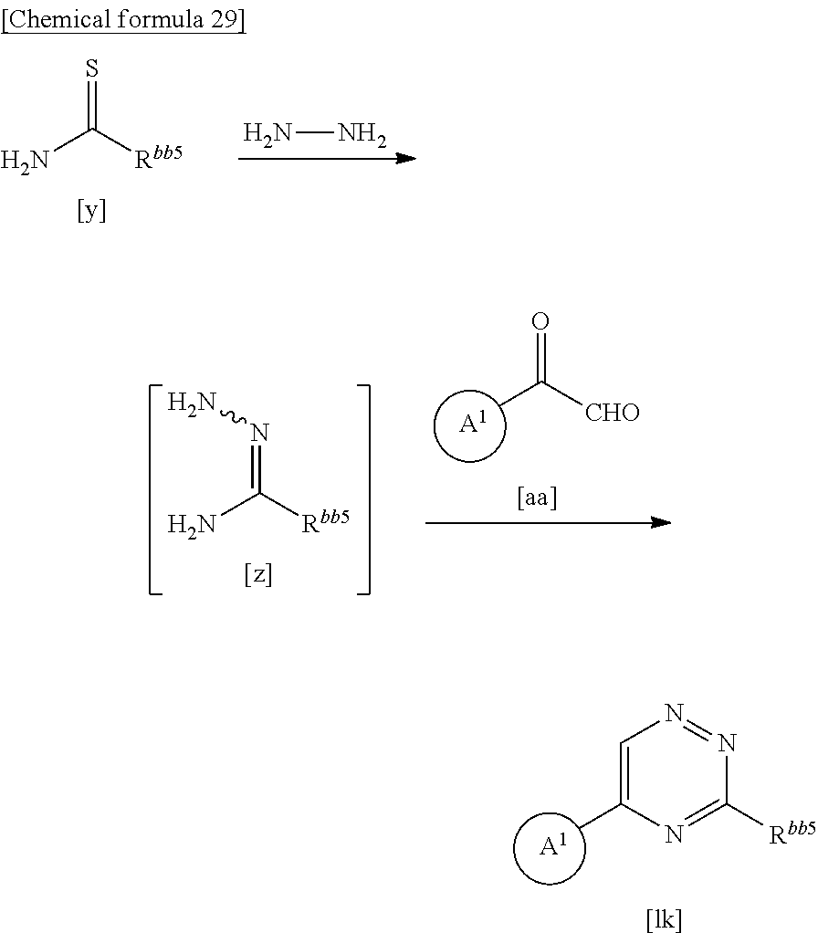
NC([Rbb5])=NN.C([CHO])(=O)[A1].C1([A1])=CN=NC([Rbb5])=N1.NN.NC([Rbb5])=S
